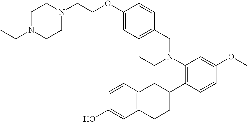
C1CN(CCOC2=CC=C(CN(C3=C(C4CC5=C(CC4)C=C(O)C=C5)C=CC(OC)=C3)CC)C=C2)CCN1CC
